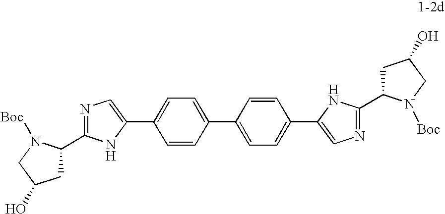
C1=CC(C2=CC=C(C3=CN=C(C4CC(O)CN4[Boc])N3)C=C2)=CC=C1C1=CN=C(C2CC(O)CN2[Boc])N1
